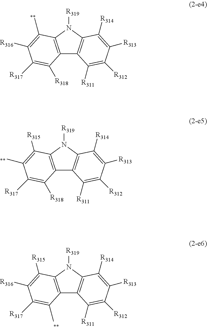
C12=C(N([R319])C3=C1C([R311])=C([R312])C([R313])=C3[R314])C(C)=C([R316])C([R317])=C2[R318].C12=C(N([R319])C3=C1C([R311])=C([R312])C([R313])=C3[R314])C([R315])=C(C)C([R317])=C2[R318].C12=C(N([R319])C3=C1C([R311])=C([R312])C([R313])=C3[R314])C([R315])=C([R316])C([R317])=C2C
